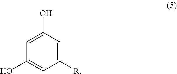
C1([R])=CC(O)=CC(O)=C1
